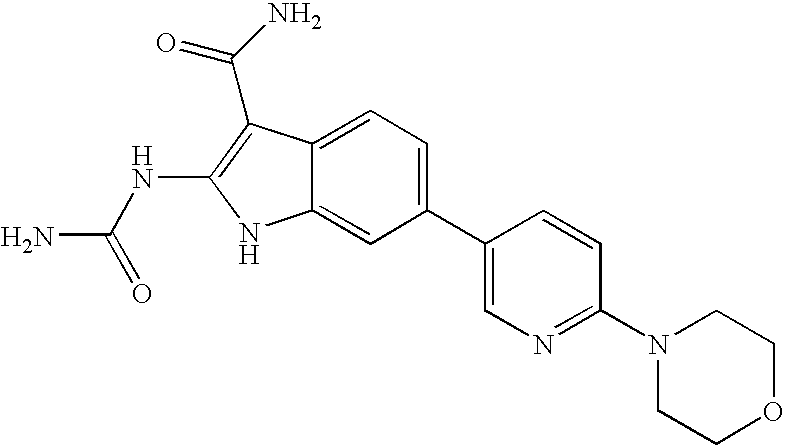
C1(C2=CN=C(N3CCOCC3)C=C2)=CC=C2C(=C1)NC(NC(N)=O)=C2C(=O)N
